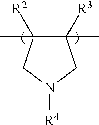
C1([R3])(C)C([R2])(C)CN([R4])C1
